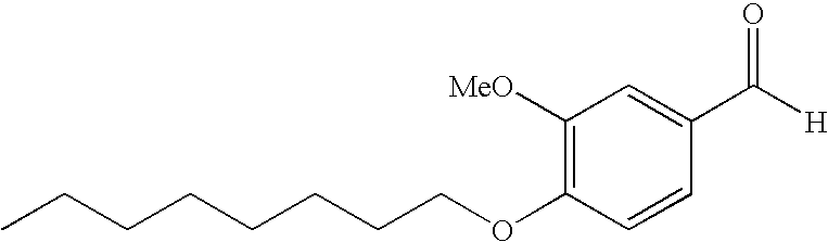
C1=CC(C([H])=O)=CC([MeO])=C1OCCCCCCCC
